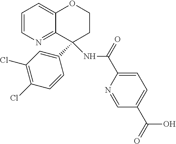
C12=CC=CN=C1C(C1=CC(Cl)=C(Cl)C=C1)(NC(C1=CC=C(C(O)=O)C=N1)=O)CCO2
